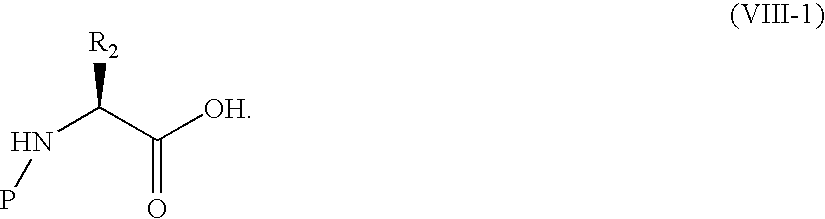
C(C([OH])=O)([R2])NP
